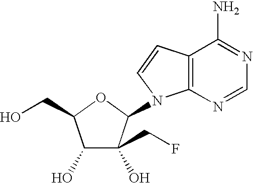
C1(O)C(O)(CF)C(N2C3=C(C=C2)C(N)=NC=N3)OC1CO
